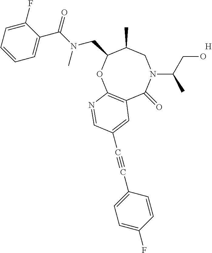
C12=C(OC(CN(C(=O)C3=CC=CC=C3F)C)C(C)CN(C(CO)C)C1=O)N=CC(C#CC1=CC=C(F)C=C1)=C2.[H]
